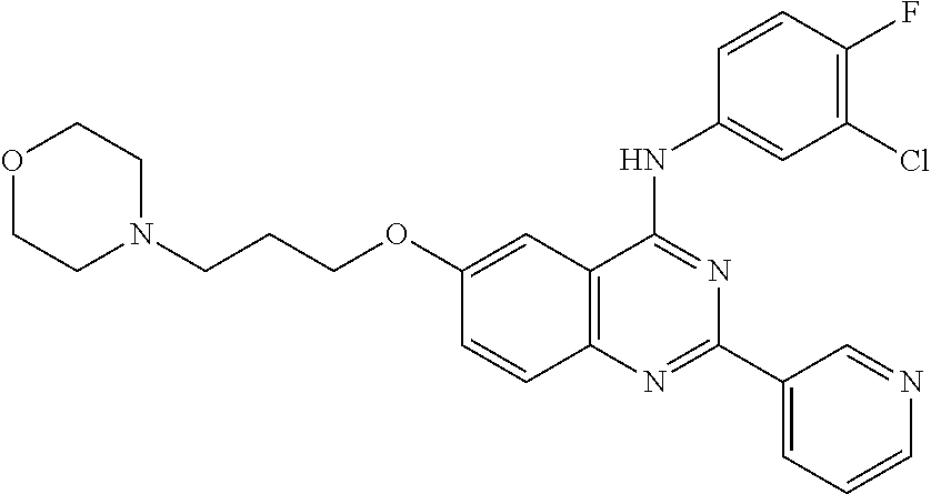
C(CCOC1=CC2=C(C=C1)N=C(C1=CC=CN=C1)N=C2NC1=CC(Cl)=C(F)C=C1)N1CCOCC1
